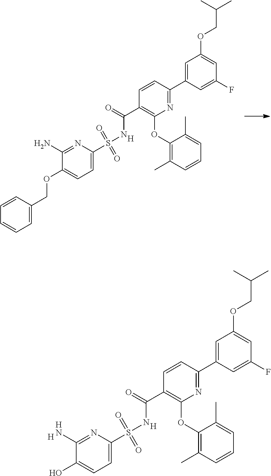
C1(C(=O)NS(C2=CC=C(OCC3=CC=CC=C3)C(N)=N2)(=O)=O)=C(OC2=C(C)C=CC=C2C)N=C(C2=CC(OCC(C)C)=CC(F)=C2)C=C1.[H].C1(C(=O)NS(C2=CC=C(O)C(N)=N2)(=O)=O)=C(OC2=C(C)C=CC=C2C)N=C(C2=CC(OCC(C)C)=CC(F)=C2)C=C1.[H].[H].[H]
